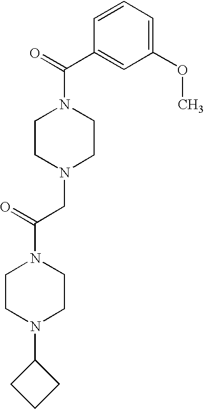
C1(OC)=CC=CC(C(=O)N2CCN(CC(N3CCN(C4CCC4)CC3)=O)CC2)=C1
